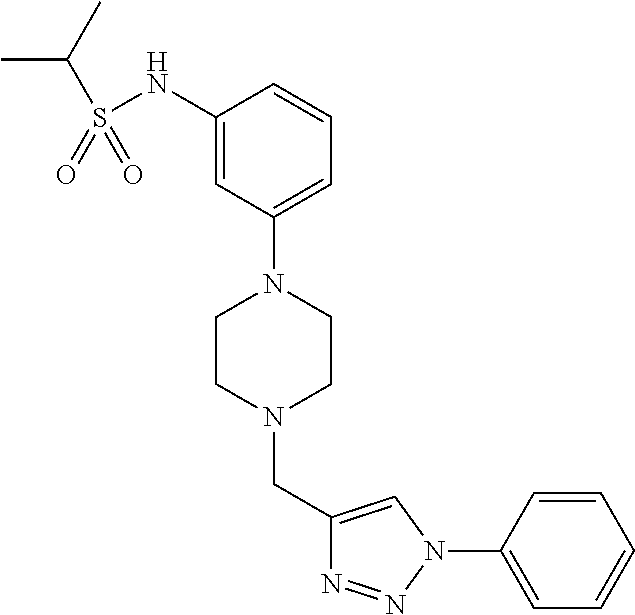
C1(NS(=O)(=O)C(C)C)=CC(N2CCN(CC3=CN(C4=CC=CC=C4)N=N3)CC2)=CC=C1
